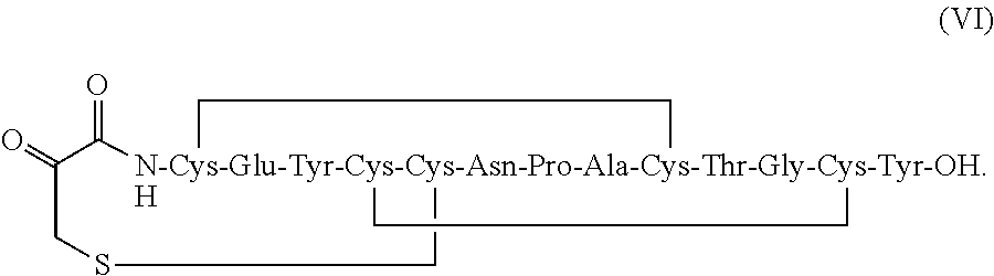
C1(=O)[N-Cys-Glu-Tyr-Cys-Cys-Asn-Pro-Ala-Cys-Thr-Gly-Cys-Tyr-OH.H]23(CSCC1=O)(CC2)CC3
